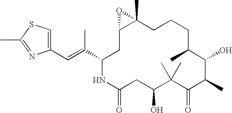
C1=C(C=C(C2NC(=O)CC(O)C(C)(C)C(=O)C(C)C(O)C(C)CCCC3(C)C(C2)O3)C)N=C(C)S1
